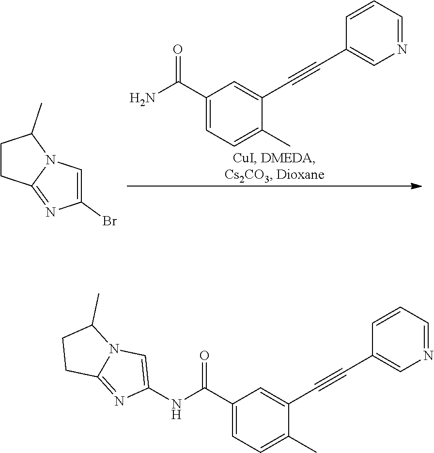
C1(C(N)=O)=CC=C(C)C(C#CC2=CN=CC=C2)=C1.C1CC2=NC(Br)=CN2C1C.C1(C(NC2=CN3C(=N2)CCC3C)=O)=CC=C(C)C(C#CC2=CN=CC=C2)=C1
